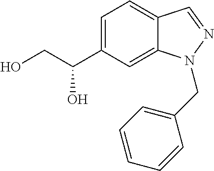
C1(C(CO)O)=CC=C2C(=C1)N(CC1=CC=CC=C1)N=C2
